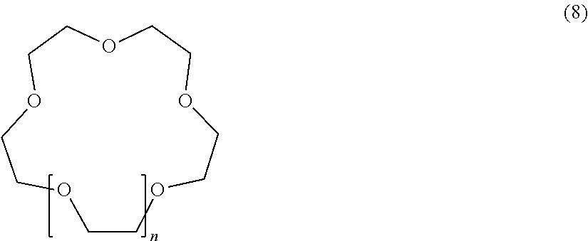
O1CCOCCOCCOCCOCC1
